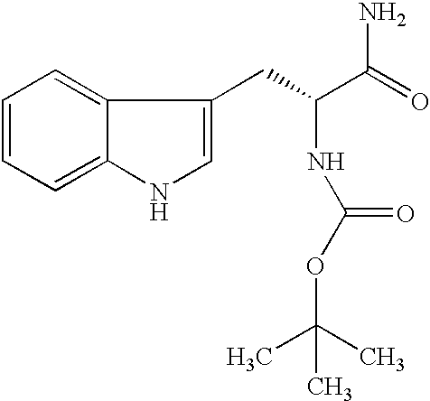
C1=C(CC(C(=O)N)NC(=O)OC(C)(C)C)C2=CC=CC=C2N1
